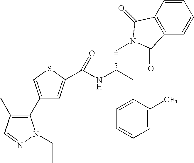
C1(C2=C(C)C=NN2CC)=CSC(C(NC(CN2C(=O)C3=C(C=CC=C3)C2=O)CC2=CC=CC=C2[CF3])=O)=C1
